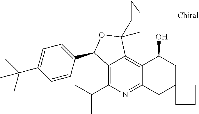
C1=CC(C2C3=C(C(C)C)N=C4C(=C3C3(O2)CCCC3)C(O)CC2(C4)CCC2)=CC=C1C(C)(C)C
